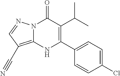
N12C(=C(C#N)C=N1)NC(C1=CC=C(Cl)C=C1)=C(C(C)C)C2=O
